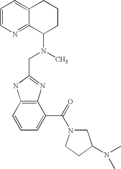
C1=CN=C2C(=C1)CCCC2N(C)CC1=NC2=C(N1)C=CC=C2C(N1CC(N(C)C)CC1)=O
